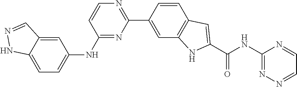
C1=CC(C2=NC=CC(NC3=CC=C4C(=C3)C=NN4)=N2)=CC2=C1C=C(C(NC1=NN=CC=N1)=O)N2
